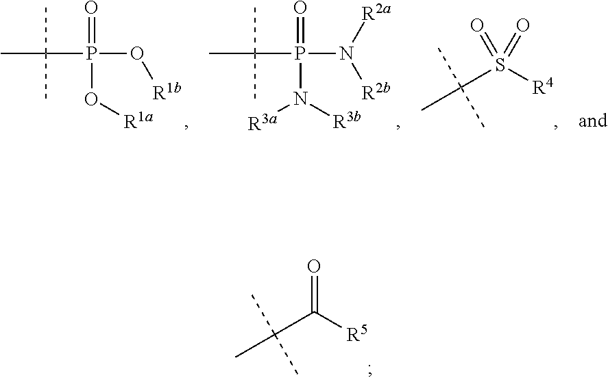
C(C([R5])=O)(C)(C)C.CC(P(=O)(O[R1a])O[R1b])(C)C.CC(P(=O)(N([R3a])[R3b])N([R2b])[R2a])(C)C.C(S([R4])(=O)=O)(C)(C)C
